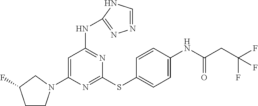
C1=C(N2CCC(F)C2)N=C(SC2=CC=C(NC(=O)CC(F)(F)F)C=C2)N=C1NC1=NN=CN1
